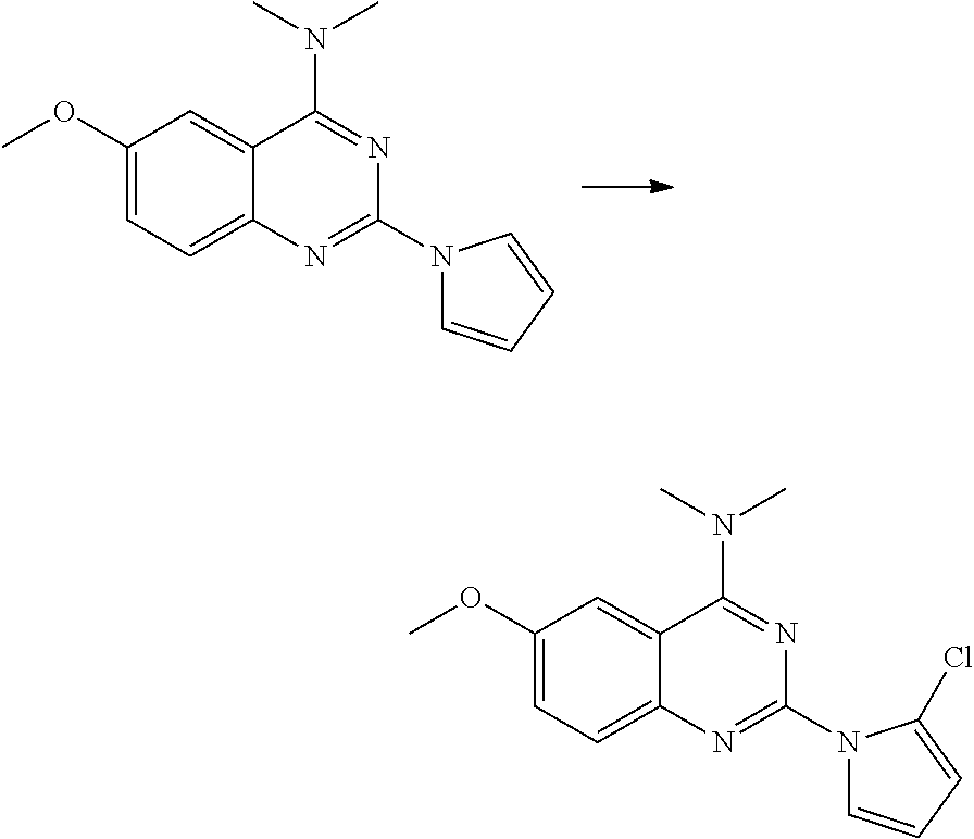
C1(OC)=CC=C2C(=C1)C(N(C)C)=NC(N1C=CC=C1)=N2.C1(OC)=CC=C2C(=C1)C(N(C)C)=NC(N1C=CC=C1Cl)=N2
